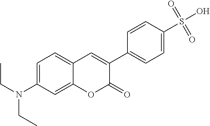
C1=C(N(CC)CC)C=C2C(=C1)C=C(C1=CC=C(S(O)(=O)=O)C=C1)C(=O)O2
